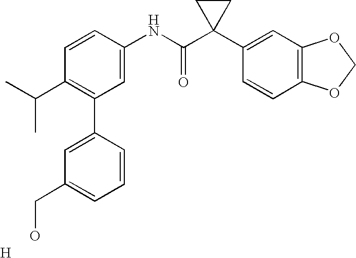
C1=CC(NC(C2(C3=CC4=C(C=C3)OCO4)CC2)=O)=CC(C2=CC(CO)=CC=C2)=C1C(C)C.[H]
